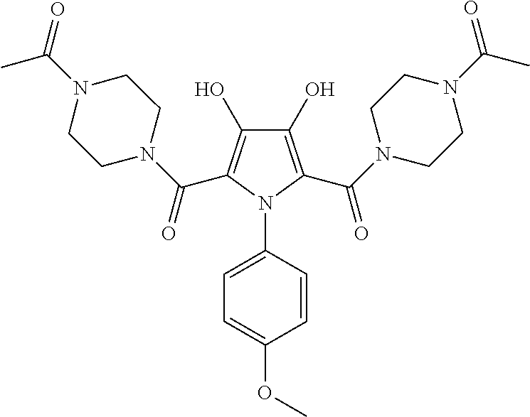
C1(O)=C(C(N2CCN(C(=O)C)CC2)=O)N(C2=CC=C(OC)C=C2)C(C(N2CCN(C(C)=O)CC2)=O)=C1O
